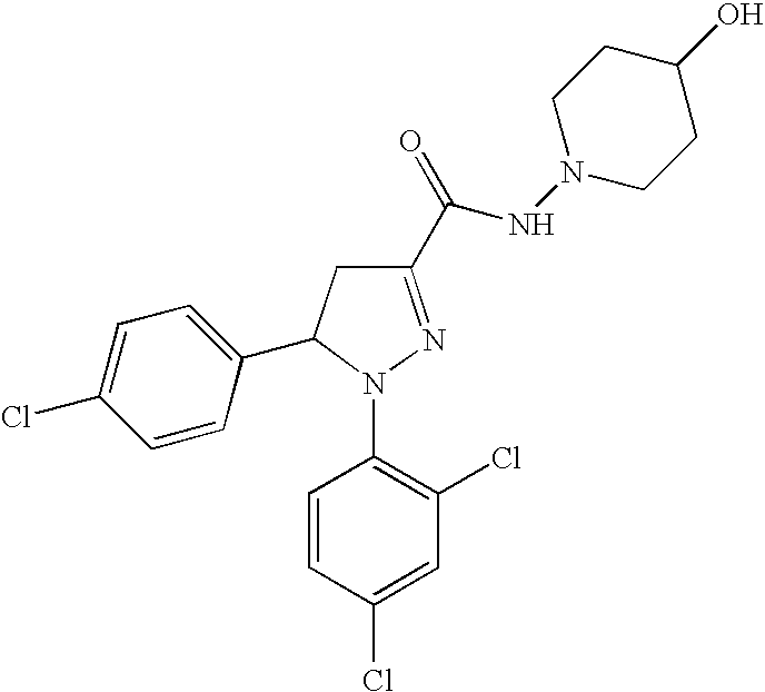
C1=C(Cl)C=CC(C2CC(C(=O)NN3CCC(O)CC3)=NN2C2=C(Cl)C=C(Cl)C=C2)=C1
